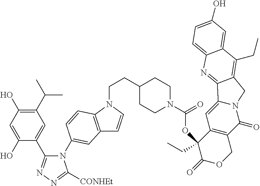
N1(C2=CC3=C(N(CCC4CCN(C(=O)OC5(CC)C(=O)OCC6=C5C=C5N(C6=O)CC6=C(CC)C7=CC(O)=CC=C7N=C56)CC4)C=C3)C=C2)C(C2=CC(C(C)C)=C(O)C=C2O)=NN=C1[CONHEt]
